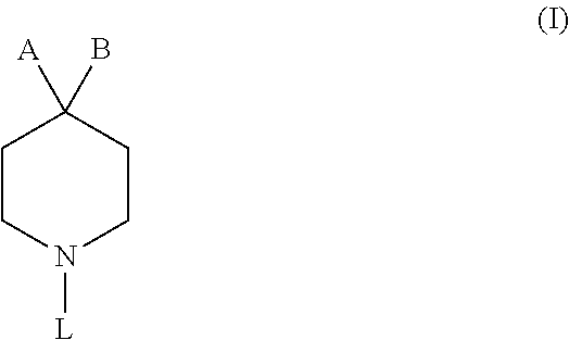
C1CN([L])CCC1([A])B
